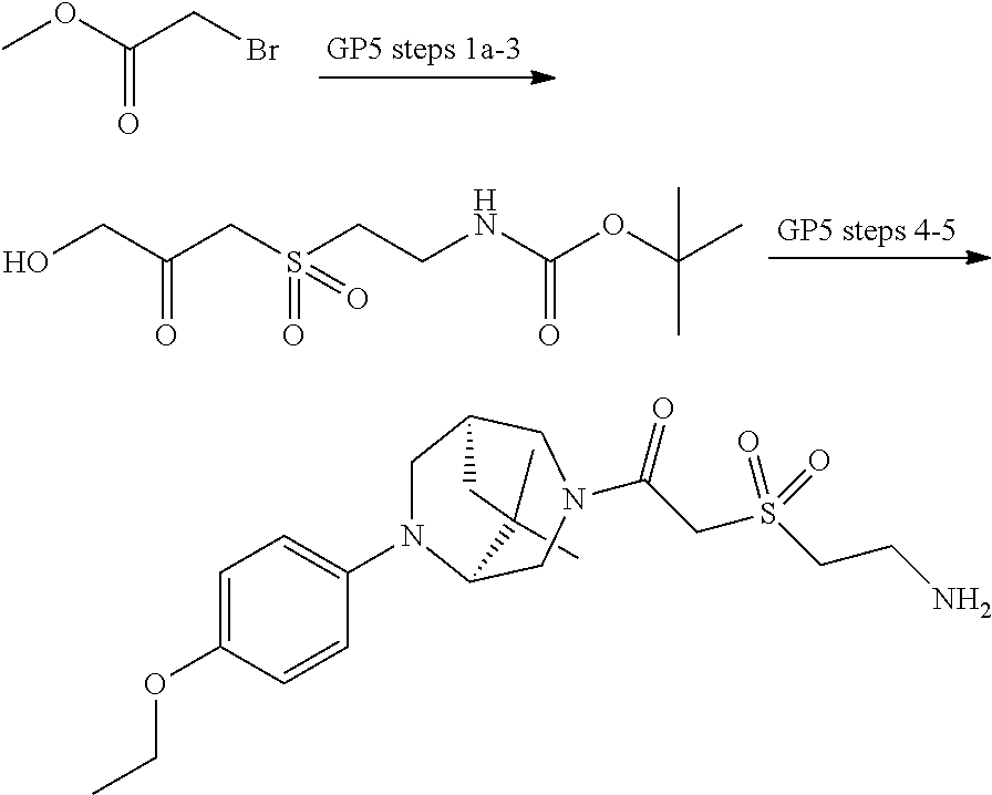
BrCC(OC)=O.S(CCNC(=O)OC(C)(C)C)(CC(CO)=O)(=O)=O.C1=C(OCC)C=CC(N2CC3CN(C(CS(CCN)(=O)=O)=O)CC2C(C)(C)C3)=C1
